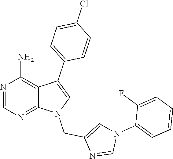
N1=CN=C2C(=C1N)C(C1=CC=C(Cl)C=C1)=CN2CC1=CN(C2=CC=CC=C2F)C=N1
